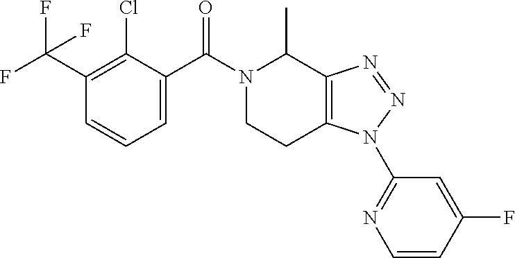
C1(C(F)(F)F)=C(Cl)C(C(N2CCC3=C(C2C)N=NN3C2=NC=CC(F)=C2)=O)=CC=C1
